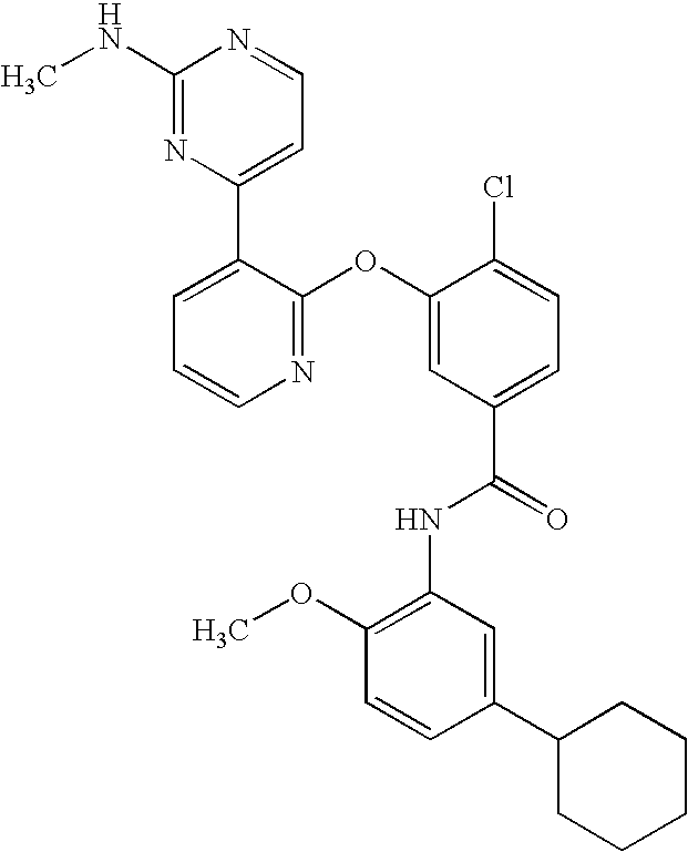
N1=C(OC2=CC(C(=O)NC3=C(OC)C=CC(C4CCCCC4)=C3)=CC=C2Cl)C(C2=CC=NC(NC)=N2)=CC=C1
